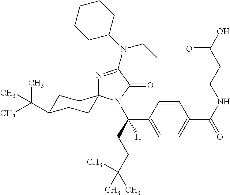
C1C(C(C)(C)C)CCC2(C1)N=C(N(CC)C1CCCCC1)C(=O)N2C(C1=CC=C(C(NCCC(O)=O)=O)C=C1)(CCC(C)(C)C)[H]
